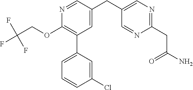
C1(OCC(F)(F)F)=C(C2=CC=CC(Cl)=C2)C=C(CC2=CN=C(CC(N)=O)N=C2)C=N1
